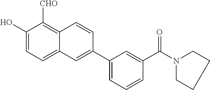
C1(O)=CC=C2C(=C1[CHO])C=CC(C1=CC=CC(C(=O)N3CCCC3)=C1)=C2
